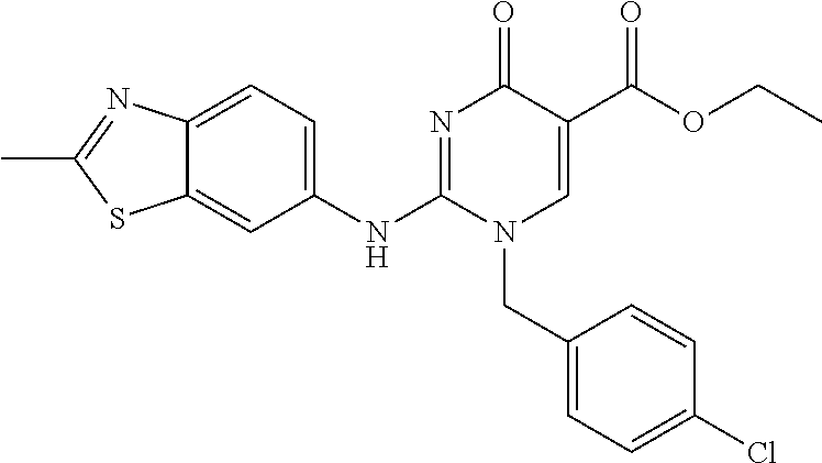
C12=CC=C(NC3=NC(=O)C(C(OCC)=O)=CN3CC3=CC=C(Cl)C=C3)C=C1SC(C)=N2
